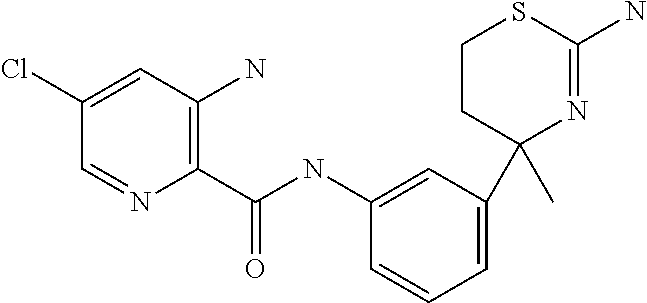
C1(Cl)=CC(N)=C(C(NC2=CC(C3(C)N=C(N)SCC3)=CC=C2)=O)N=C1
